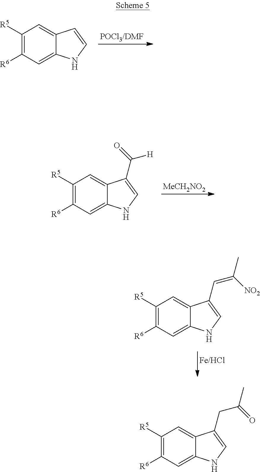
C1([R5])=C([R6])C=C2C(=C1)C(C=C([NO2])C)=CN2.C1([R5])=C([R6])C=C2C(=C1)C=CN2.C1([R5])=C([R6])C=C2C(=C1)C(C([H])=O)=CN2.[MeCH2NO2].C1([R5])=C([R6])C=C2C(=C1)C(CC(=O)C)=CN2
